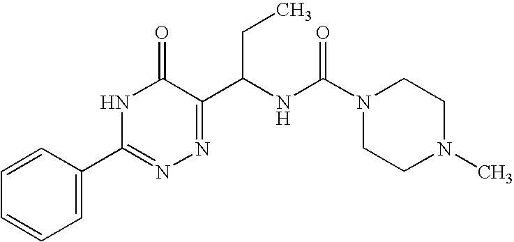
N1C(=O)C(C(NC(N2CCN(C)CC2)=O)CC)=NN=C1C1=CC=CC=C1
